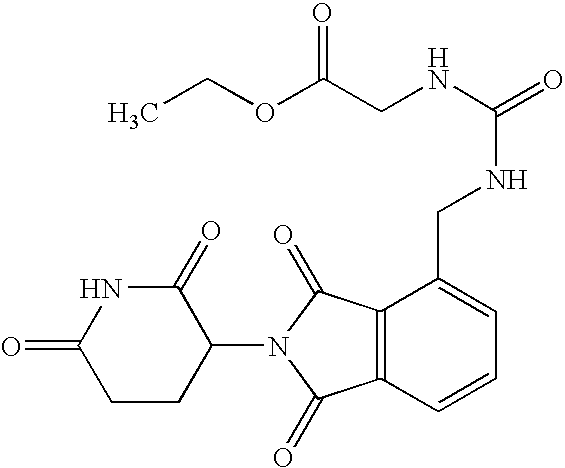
N1C(=O)CCC(N2C(=O)C3=C(C2=O)C(CNC(NCC(OCC)=O)=O)=CC=C3)C1=O
